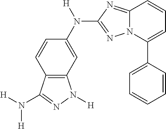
C12=C(C=C(N(C3=NN4C(=N3)C=CC=C4C3=CC=CC=C3)[H])C=C1)N([H])N=C2N([H])[H]
